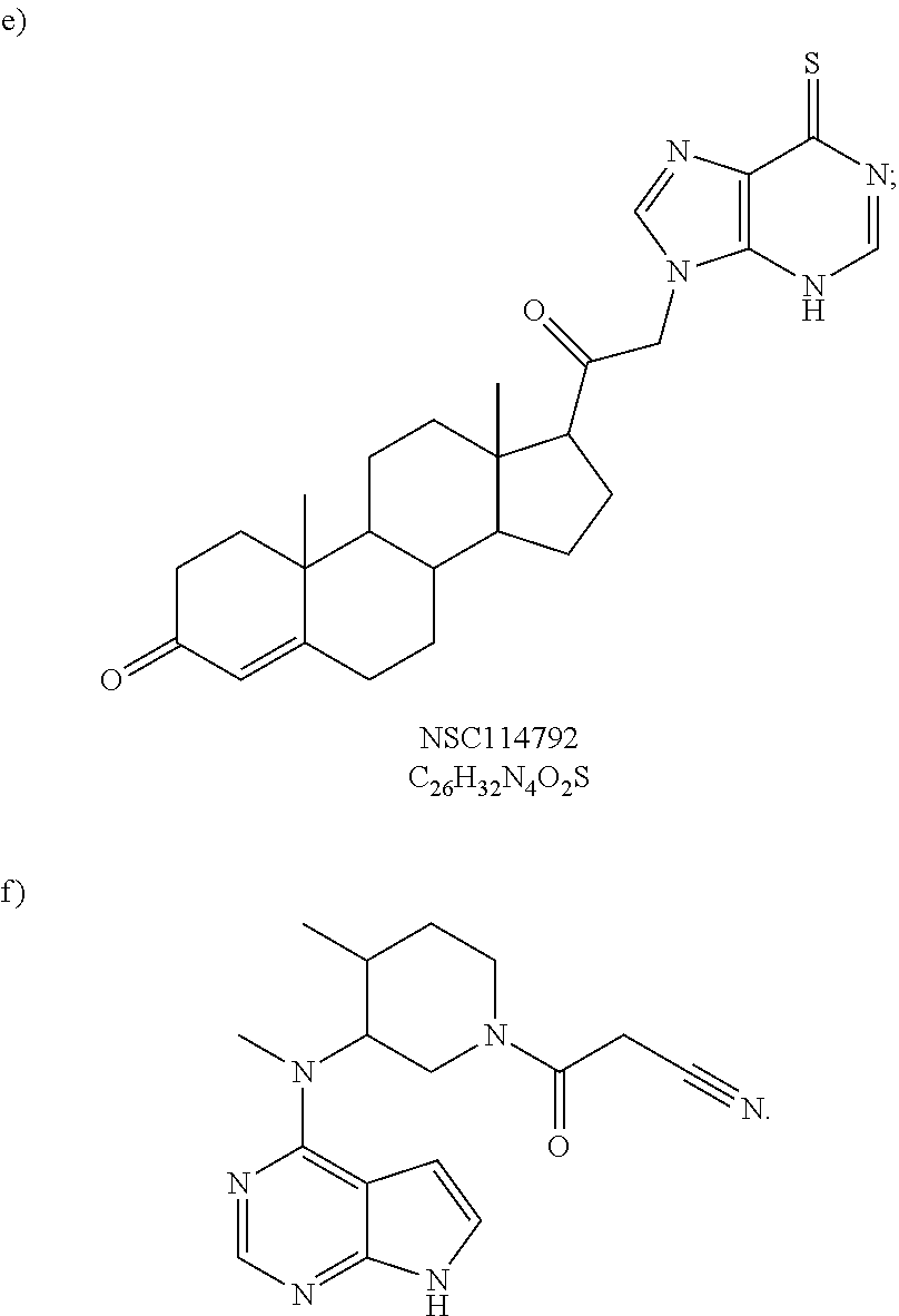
C1=NC(N(C)C2CN(C(=O)CC#N)CCC2C)=C2C(=N1)NC=C2.C1C(=O)C=C2C(C)(C1)C1C(CC2)C2C(C)(CC1)C(C(CN1C3=C(C(=S)N=CN3)N=C1)=O)CC2
